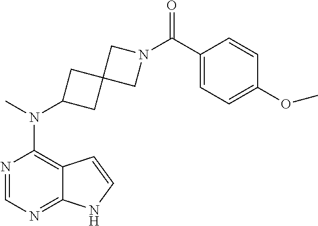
N1=CN=C2C(=C1N(C)C1CC3(C1)CN(C(C1=CC=C(OC)C=C1)=O)C3)C=CN2
